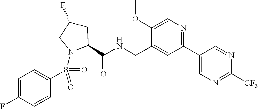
C1C(F)CN(S(=O)(=O)C2=CC=C(F)C=C2)C1C(NCC1=CC(C2=CN=C([CF3])N=C2)=NC=C1OC)=O
